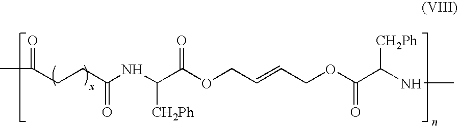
CC(=O)CCC(NC(C(OCC=CCOC(C(NC)[CH2Ph])=O)=O)[CH2Ph])=O
